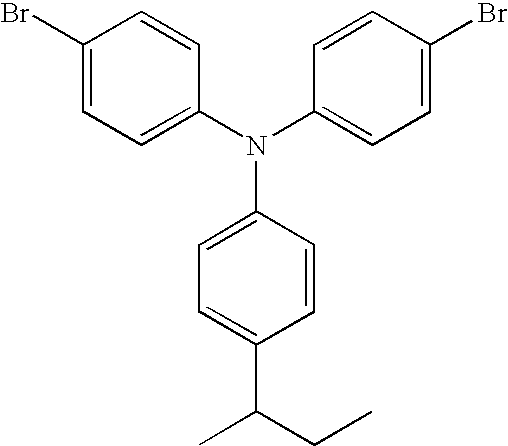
N(C1=CC=C(C(C)CC)C=C1)(C1=CC=C(Br)C=C1)C1=CC=C(Br)C=C1
